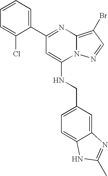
C1(C2=NC3=C(Br)C=NN3C(NCC3=CC=C4C(=C3)N=C(C)N4)=C2)=CC=CC=C1Cl
